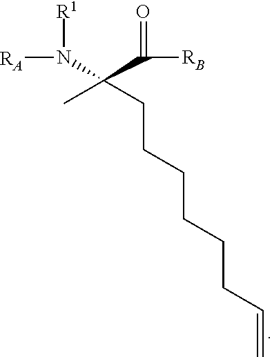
N(C(C([RB])=O)(C)CCCCCCC=C)([R1])[RA]
